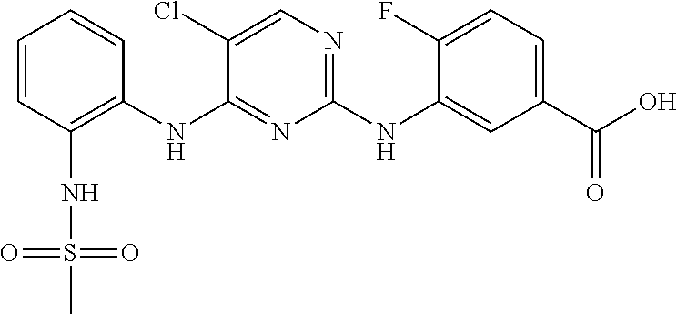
C1=CC(NS(C)(=O)=O)=C(NC2=NC(NC3=CC(C(O)=O)=CC=C3F)=NC=C2Cl)C=C1
